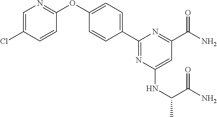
C1=C(Cl)C=CC(OC2=CC=C(C3=NC(NC(C(N)=O)C)=CC(C(=O)N)=N3)C=C2)=N1
